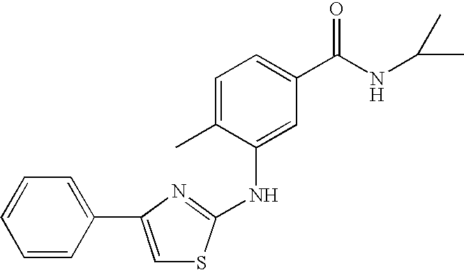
C1=CC=CC=C1C1=CSC(NC2=CC(C(NC(C)C)=O)=CC=C2C)=N1
